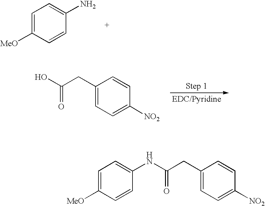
C1(N)=CC=C([MeO])C=C1.C1=CC(CC(O)=O)=CC=C1[NO2].C1=C([MeO])C=CC(NC(CC2=CC=C([NO2])C=C2)=O)=C1
